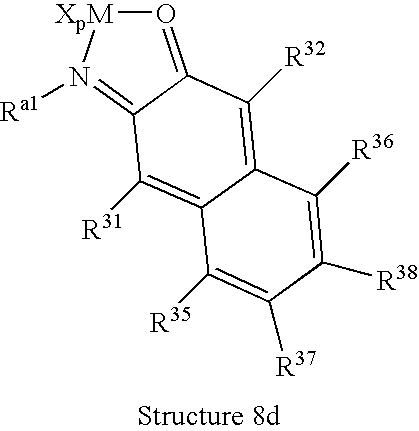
O1=C2C(=N([Ra1])[XpM]1)C([R31])=C1C(=C2[R32])C([R36])=C([R38])C([R37])=C1[R35]
